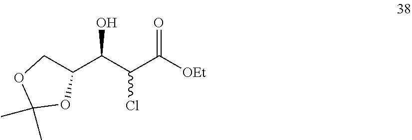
C(C([OEt])=O)(Cl)C(C1COC(C)(C)O1)O
